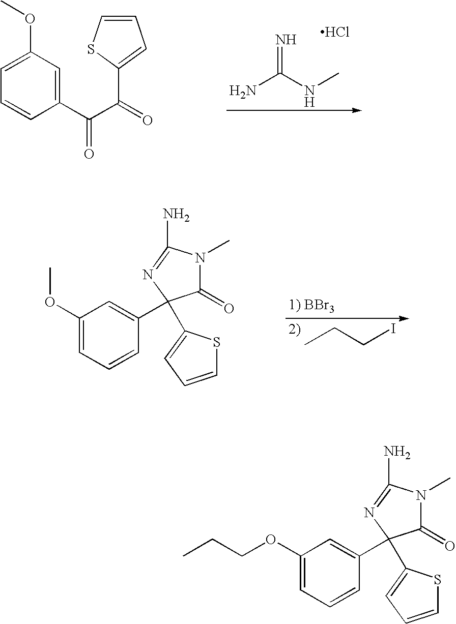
NC(NC)=N.Cl.C1(C(C(=O)C2=CC=CS2)=O)=CC(OC)=CC=C1.C1(OC)=CC=CC(C2(C3=CC=CS3)C(=O)N(C)C(N)=N2)=C1.[1) BBr3].CCCI.C1(OCCC)=CC=CC(C2(C3=CC=CS3)C(=O)N(C)C(N)=N2)=C1
